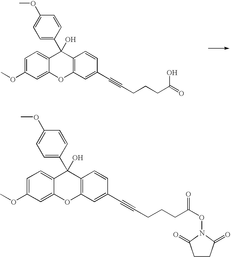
C1=C(OC)C=C2C(=C1)C(O)(C1=CC=C(OC)C=C1)C1=C(O2)C=C(C#CCCCC(=O)O)C=C1.C1=C(OC)C=C2C(=C1)C(O)(C1=CC=C(OC)C=C1)C1=C(O2)C=C(C#CCCCC(ON2C(=O)CCC2=O)=O)C=C1
